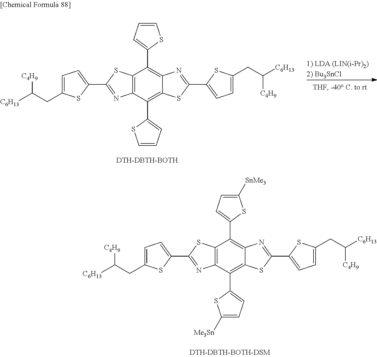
C12=C(C(C3=CC=CS3)=C3C(=C1C1=CC=CS1)N=C(C1=CC=C(CC([C6H13])[C4H9])S1)S3)N=C(C1=CC=C(CC([C6H13])[C4H9])S1)S2.[DTH-DBTH-BOTH].C12=C(C(C3=CC=C([Me3Sn])S3)=C3C(=C1C1=CC=C([SnMe3])S1)N=C(C1=CC=C(CC([C6H13])[C4H9])S1)S3)N=C(C1=CC=C(CC([C6H13])[C4H9])S1)S2
